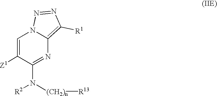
C1=C([Z1])C(N([R2])[(CH2)n][R13])=NC2=C([R1])N=NN12
